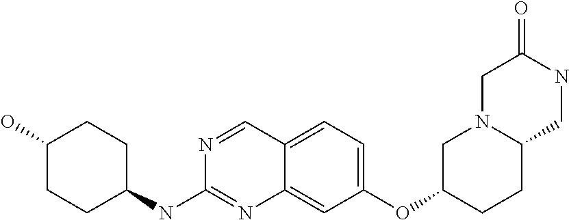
C1CC(NC2=NC3=CC(OC4CCC5N(C4)CC(=O)NC5)=CC=C3C=N2)CCC1O
